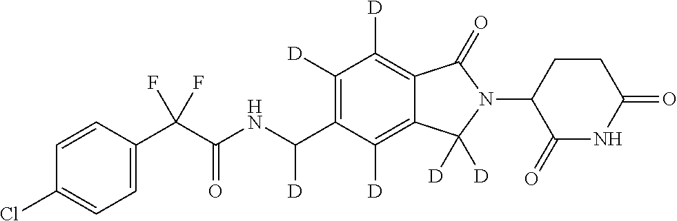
C1=CC(C(C(NC(C2=C([D])C([D])=C3C(=C2[D])C([D])([D])N(C2C(=O)NC(=O)CC2)C3=O)[D])=O)(F)F)=CC=C1Cl
